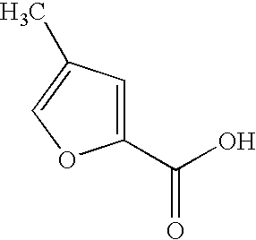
C1(C(O)=O)=CC(C)=CO1
